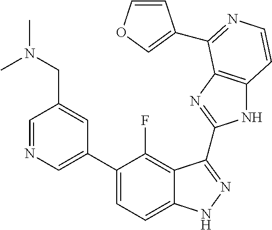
C1=C(C2=CC=C3C(=C2F)C(C2=NC4=C(N2)C=CN=C4C2=COC=C2)=NN3)C=C(CN(C)C)C=N1
